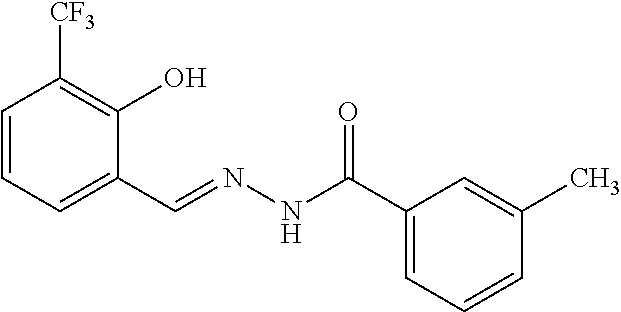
C1=CC=C(C=NNC(C2=CC=CC(C)=C2)=O)C(O)=C1[CF3]
